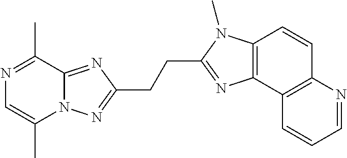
N1=C(C)C2=NC(CCC3=NC4=C(N3C)C=CC3=C4C=CC=N3)=NN2C(C)=C1
